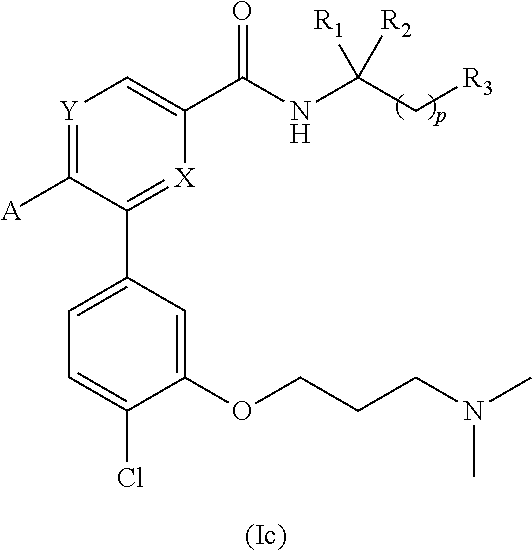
C1=C(C2=[X]C(C(NC(C[R3])([R1])[R2])=O)=C[Y]=C2[A])C=C(OCCCN(C)C)C(Cl)=C1
